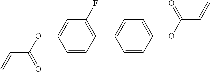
C1(F)=C(C2=CC=C(OC(C=C)=O)C=C2)C=CC(OC(C=C)=O)=C1
